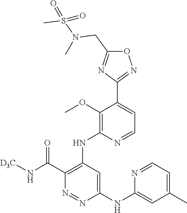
O1C(CN(S(C)(=O)=O)C)=NC(C2=CC=NC(NC3=C(C(N[D3C])=O)N=NC(NC4=CC(C)=CC=N4)=C3)=C2OC)=N1
